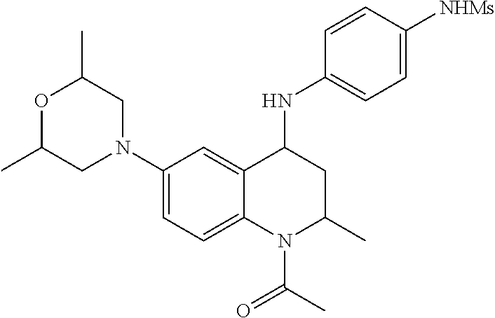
C1(N2CC(C)OC(C)C2)=CC=C2C(=C1)C(NC1=CC=C([NHMs])C=C1)CC(C)N2C(C)=O
